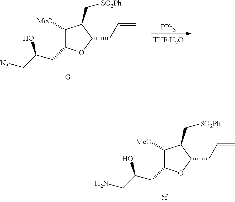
[PPh3].C1([MeO])C(CC(C[N3])O)OC(CC=C)C1C[SO2Ph].C1([MeO])C(CC(CN)O)OC(CC=C)C1C[SO2Ph]
